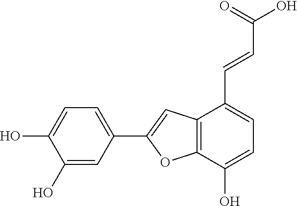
C1(O)=CC(C2=CC3=C(O2)C(O)=CC=C3C=CC(O)=O)=CC=C1O
